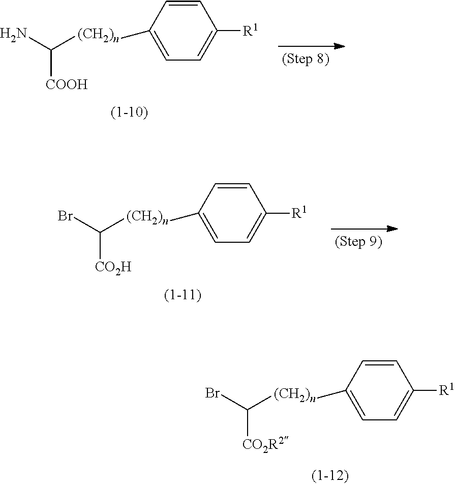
[(CH2)n](C1=CC=C([R1])C=C1)C([CO2R2])Br.[(CH2)n](C1=CC=C([R1])C=C1)C([COOH])N.[(CH2)n](C1=CC=C([R1])C=C1)C([CO2H])Br
